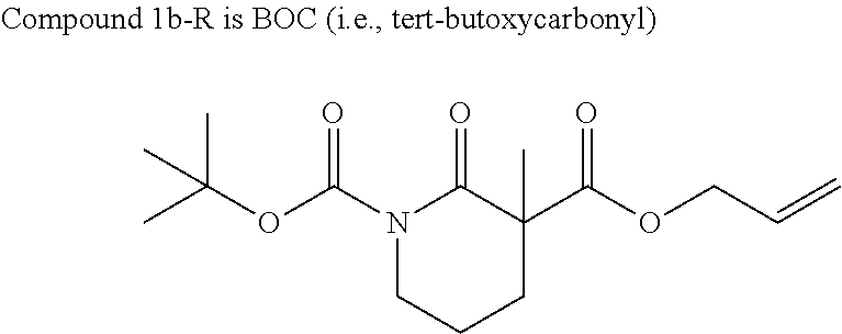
N1(C(OC(C)(C)C)=O)CCCC(C(OCC=C)=O)(C)C1=O
